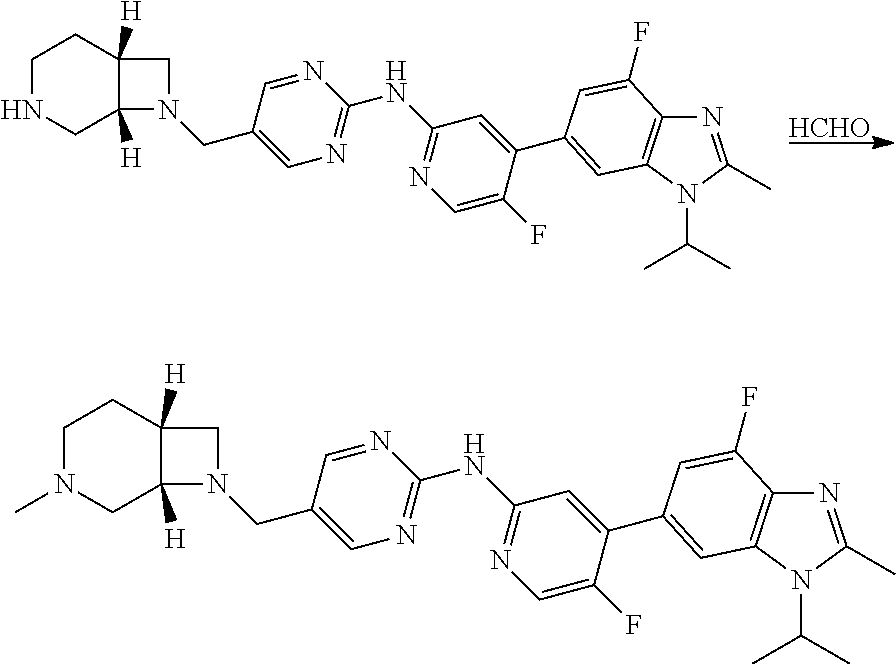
C1NCC2([H])C([H])(C1)CN2CC1=CN=C(NC2=NC=C(F)C(C3=CC4=C(N=C(C)N4C(C)C)C(F)=C3)=C2)N=C1.[HCHO].C1CC2([H])C([H])(CN1C)N(CC1=CN=C(NC3=NC=C(F)C(C4=CC5=C(N=C(C)N5C(C)C)C(F)=C4)=C3)N=C1)C2
